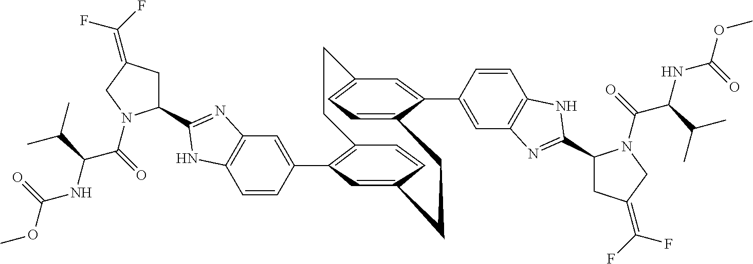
C12=C(C3=CC4=C(C=C3)NC(C3CC(=C(F)F)CN3C(=O)C(NC(OC)=O)C(C)C)=N4)C=C(C=C1)CCC1=CC=C(C=C1C1=CC3=C(C=C1)NC(C1CC(=C(F)F)CN1C(=O)C(NC(OC)=O)C(C)C)=N3)CC2
